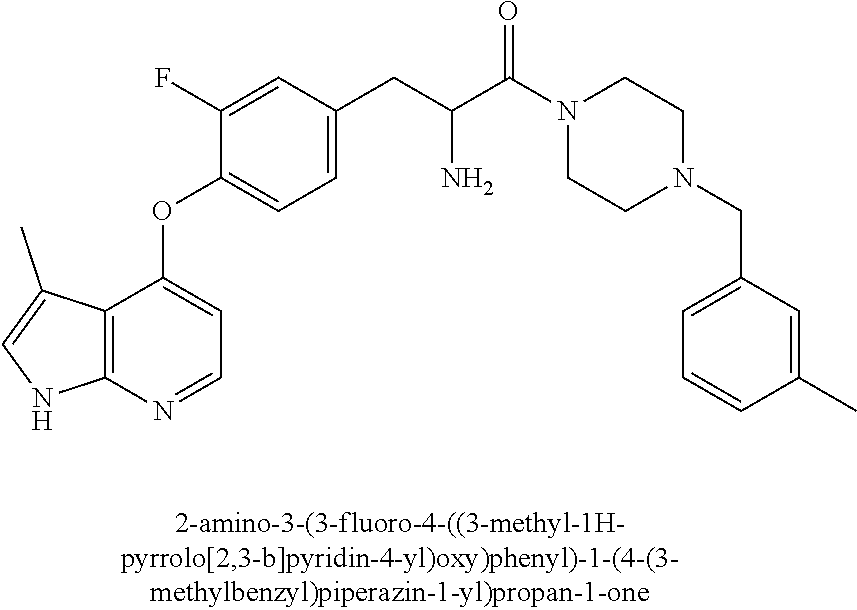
C1(F)=CC(CC(C(N2CCN(CC3=CC=CC(C)=C3)CC2)=O)N)=CC=C1OC1=CC=NC2=C1C(C)=CN2
